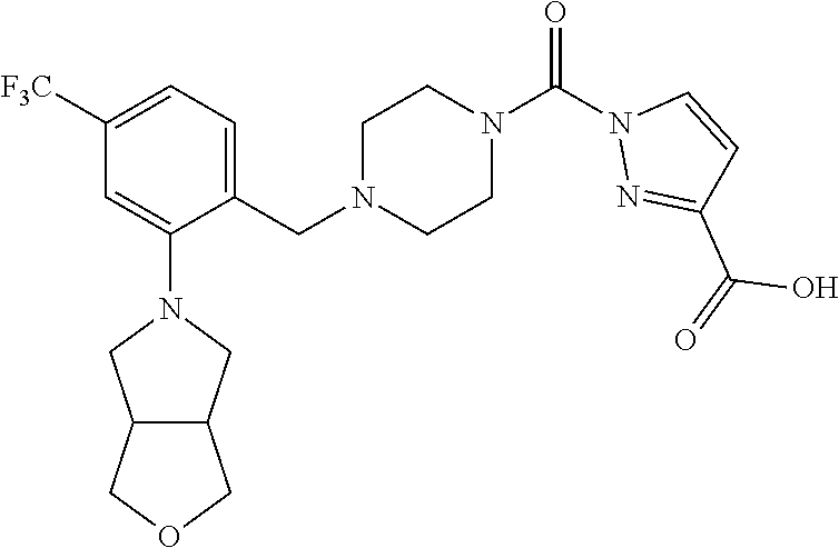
[F3C]C1=CC=C(CN2CCN(C(=O)N3N=C(C(O)=O)C=C3)CC2)C(N2CC3C(C2)COC3)=C1
